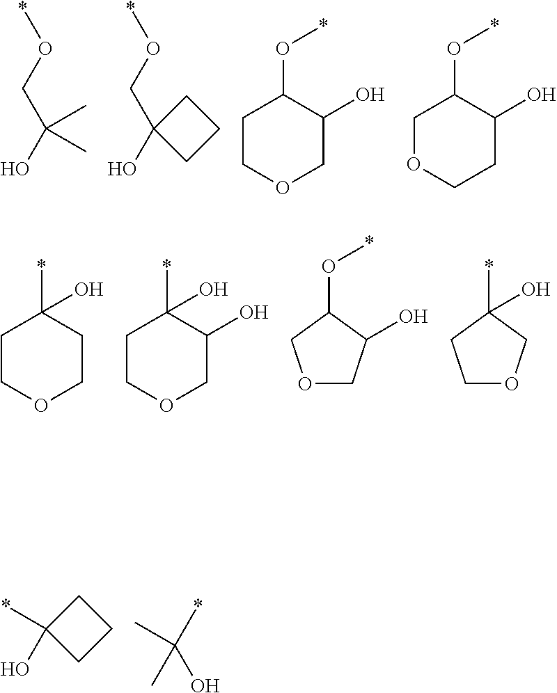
*OCC(O)(C)C.*OCC1(O)CCC1.*OC1CCOCC1O.*OC1COCCC1O.*C1(O)CCOCC1.*C1(O)CCOCC1O.O(C1COCC1O)*.*C1(O)CCOC1.C1(*)(O)CCC1.CC(*)(O)C
